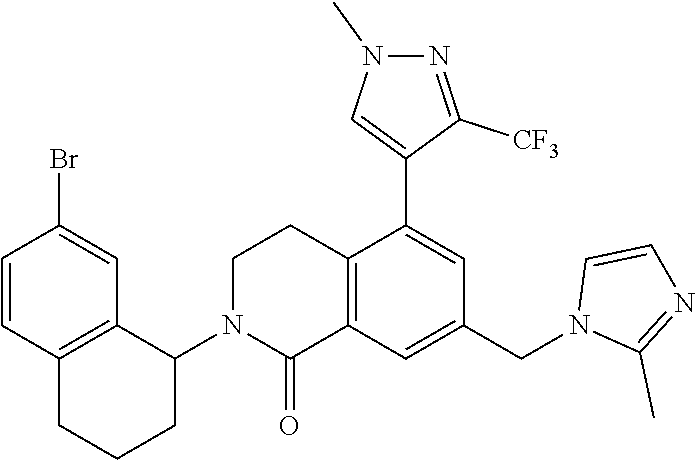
C12=C(C(N3C(=O)C4=C(CC3)C(C3=CN(C)N=C3[CF3])=CC(CN3C(C)=NC=C3)=C4)CCC1)C=C(Br)C=C2
